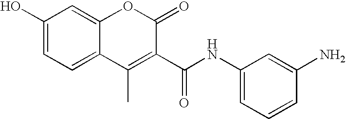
C1(O)=CC=C2C(=C1)OC(=O)C(C(NC1=CC=CC(N)=C1)=O)=C2C
